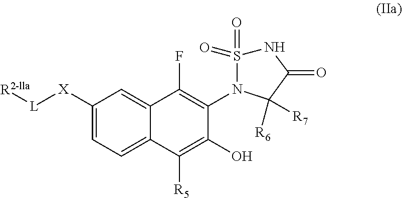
[L]([X]C1=CC=C2C(=C1)C(F)=C(N1S(=O)(=O)NC(=O)C1([R6])[R7])C(O)=C2[R5])[R2-lla]
